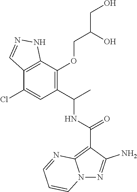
C12=C(C(OCC(CO)O)=C(C(C)NC(C3=C4N(N=C3N)C=CC=N4)=O)C=C1Cl)NN=C2
